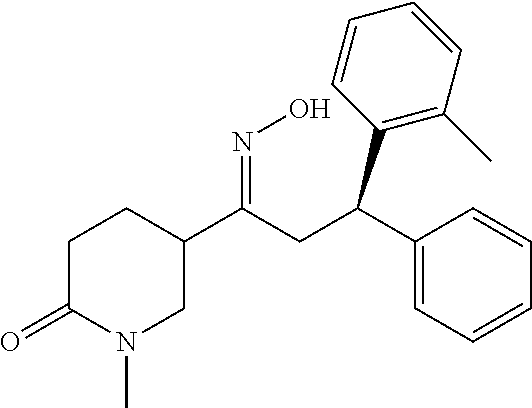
C1C(=O)N(C)CC(C(CC(C2=C(C)C=CC=C2)C2=CC=CC=C2)=NO)C1
